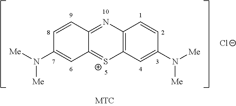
[Cl-].C1=C(N([Me])[Me])C=CC2=NC3=C([S+]=C12)C=C(N([Me])[Me])C=C3
